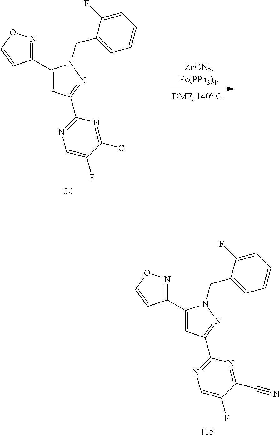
C1(C2=NOC=C2)=CC(C2=NC=C(F)C(Cl)=N2)=NN1CC1=CC=CC=C1F.C1(C2=NOC=C2)=CC(C2=NC=C(F)C(C#N)=N2)=NN1CC1=CC=CC=C1F
